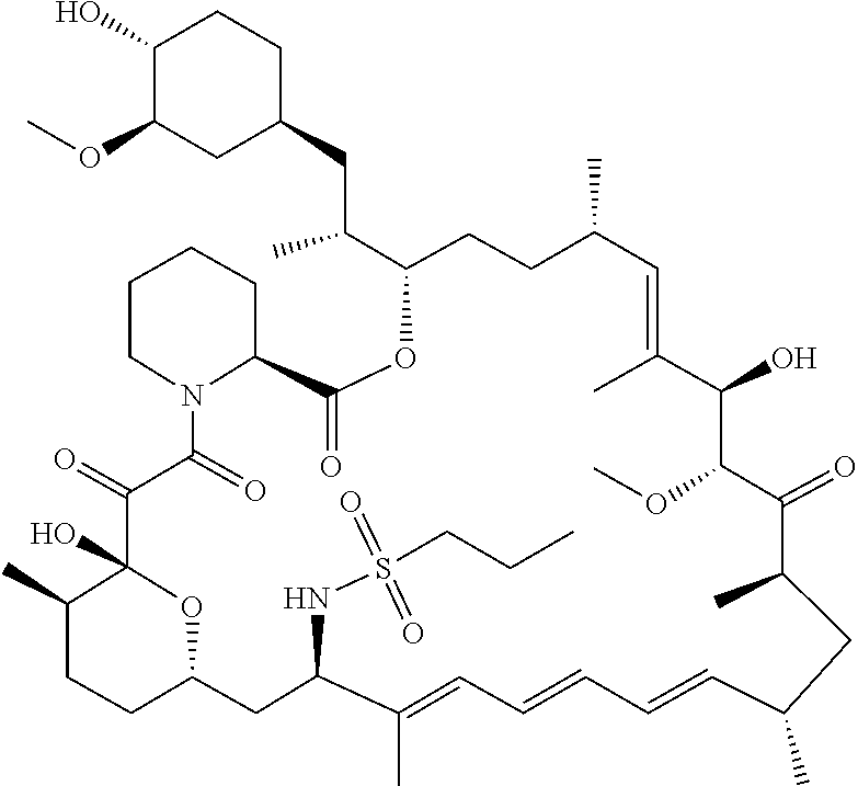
O(C1C(O)C(C)=CC(C)CCC(C(CC2CC(OC)C(O)CC2)C)OC(=O)C2CCCCN2C(=O)C(=O)C2(O)C(C)CCC(CC(NS(=O)(=O)CCC)C(C)=CC=CC=CC(C)CC(C)C1=O)O2)C
